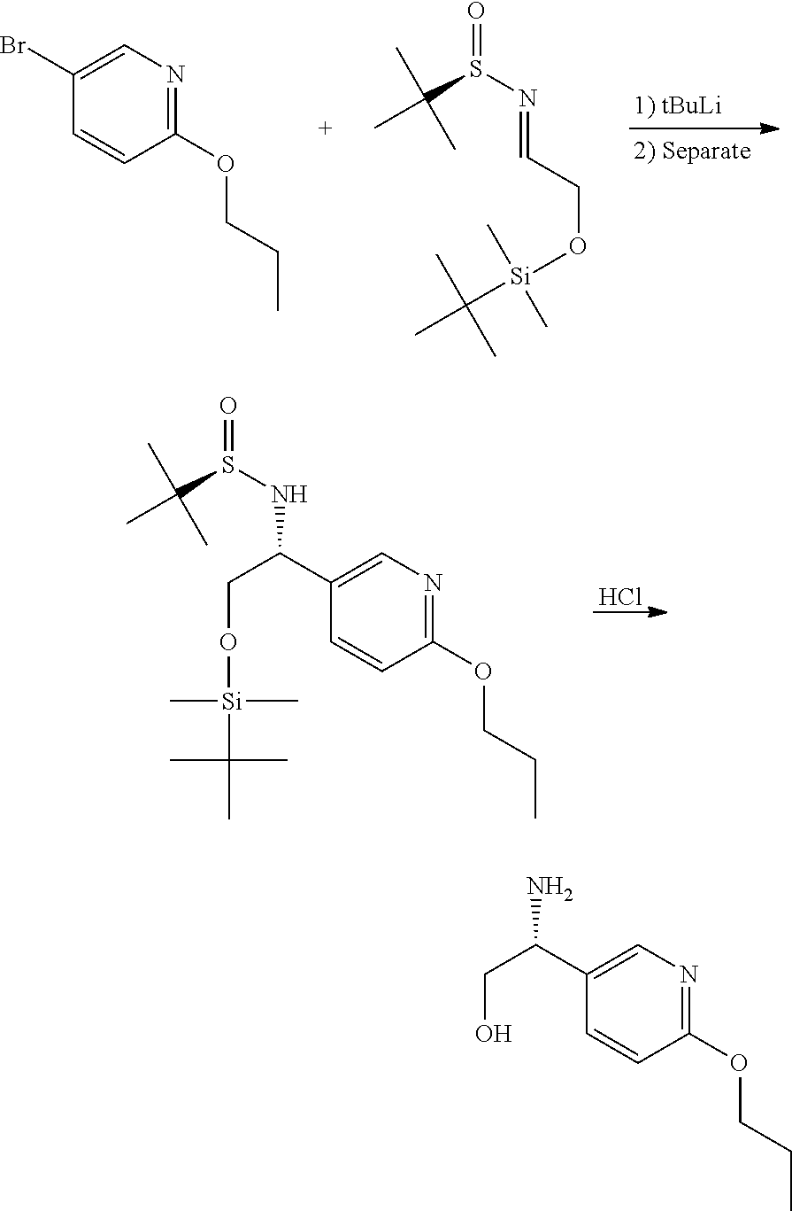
C1(Br)=CN=C(OCCC)C=C1.O=S(N=CCO[Si](C)(C)C(C)(C)C)C(C)(C)C.C1(C(CO[Si](C)(C)C(C)(C)C)NS(=O)C(C)(C)C)=CN=C(OCCC)C=C1.Cl.C1(C(CO)N)=CN=C(OCCC)C=C1
